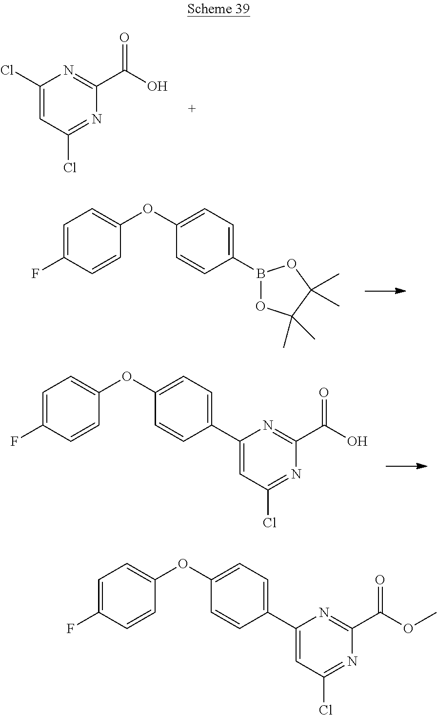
C1(Cl)=CC(Cl)=NC(C(O)=O)=N1.B1(C2=CC=C(OC3=CC=C(F)C=C3)C=C2)OC(C)(C)C(C)(C)O1.C1(C2=CC=C(OC3=CC=C(F)C=C3)C=C2)=CC(Cl)=NC(C(O)=O)=N1.C1(C2=CC=C(OC3=CC=C(F)C=C3)C=C2)=CC(Cl)=NC(C(OC)=O)=N1
